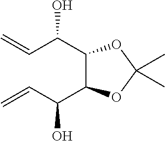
C(C(C1C(C(C=C)O)OC(C)(C)O1)O)=C
